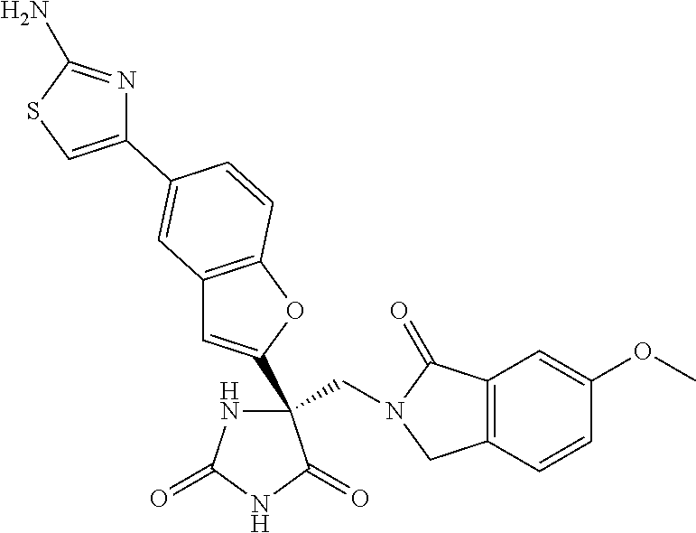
C1C2=C(C(=O)N1CC1(C3=CC4=C(O3)C=CC(C3=CSC(N)=N3)=C4)NC(=O)NC1=O)C=C(OC)C=C2
